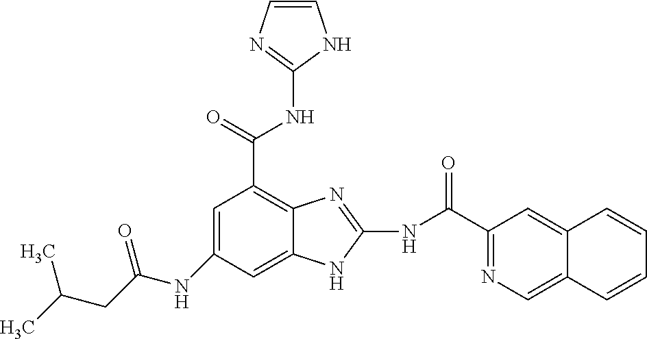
C1=C(NC(CC(C)C)=O)C=C2C(=C1C(NC1=NC=CN1)=O)N=C(NC(C1=NC=C3C(=C1)C=CC=C3)=O)N2
